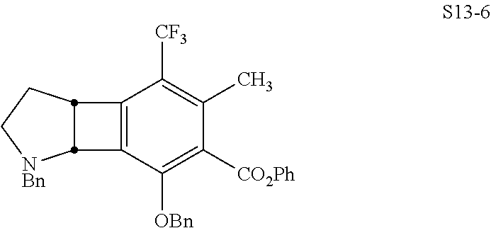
C12=C(C([OBn])=C([CO2Ph])C(C)=C1[CF3])C1[NBn]CCC21
